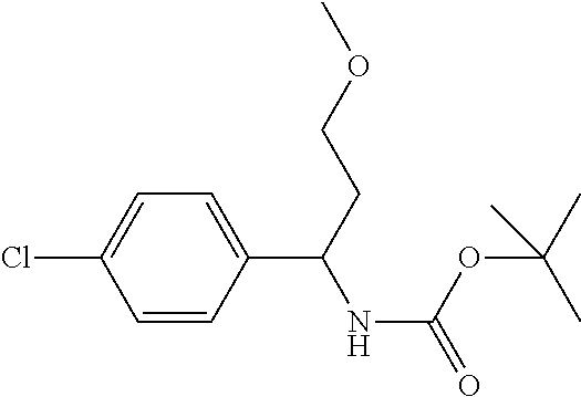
C1=CC(C(CCOC)NC(=O)OC(C)(C)C)=CC=C1Cl
